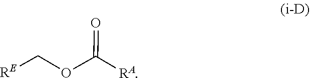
C(OC([RA])=O)[RE]
